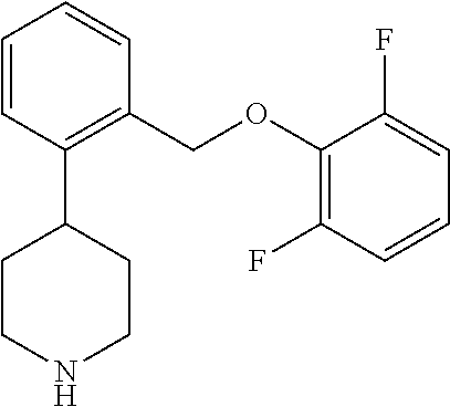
C1=CC(C2CCNCC2)=C(COC2=C(F)C=CC=C2F)C=C1
